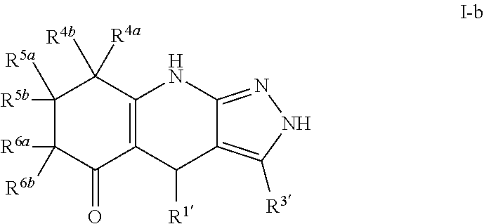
C1([R5b])([R5a])C([R6a])([R6b])C(=O)C2=C(C1([R4a])[R4b])NC1=NNC([R3])=C1C2[R1]
